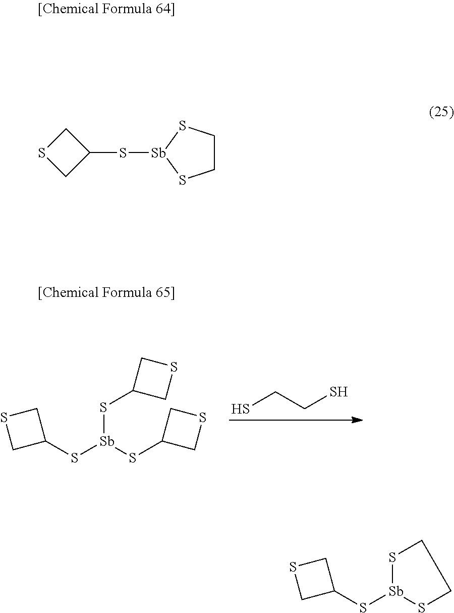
SCCS.C1(S[Sb](SC2CSC2)SC2CSC2)CSC1.C1(S[Sb]2SCCS2)CSC1.S1CC(S[Sb]2SCCS2)C1
